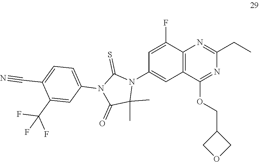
C12=C(C(F)=CC(N3C(=S)N(C4=CC=C(C#N)C(C(F)(F)F)=C4)C(=O)C3(C)C)=C1)N=C(CC)N=C2OCC1COC1
